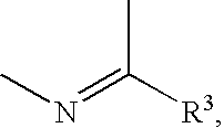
CN=C([R3])C
